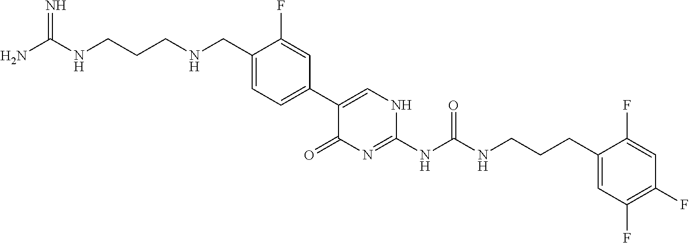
C1(C2=CC=C(CNCCCNC(N)=N)C(F)=C2)=CNC(NC(NCCCC2=CC(F)=C(F)C=C2F)=O)=NC1=O
